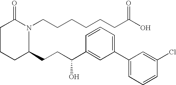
C1CCC(CCC(C2=CC(C3=CC=CC(Cl)=C3)=CC=C2)O)N(CCCCCCC(O)=O)C1=O
